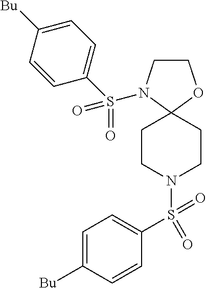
C1CN(S(C2=CC=C([Bu])C=C2)(=O)=O)C2(O1)CCN(S(C1=CC=C([Bu])C=C1)(=O)=O)CC2
